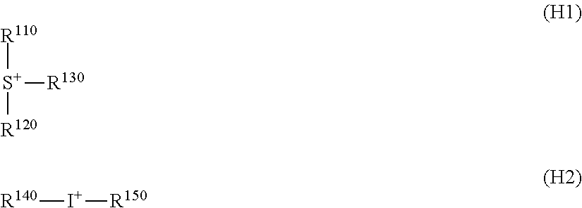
[S+]([R110])([R120])[R130].[R140][I+][R150]
